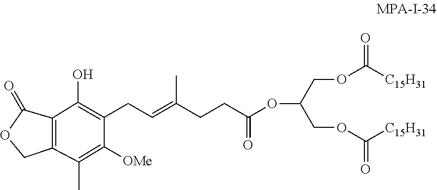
OC1=C(CC=C(C)CCC(=O)OC(COC([C15H31])=O)COC([C15H31])=O)C([OMe])=C(C)C2=C1C(=O)OC2
